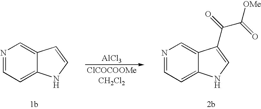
N1=CC=C2C(=C1)C=CN2.[AlCl3].N1=CC=C2C(=C1)C(C(=O)C(=O)[OMe])=CN2
